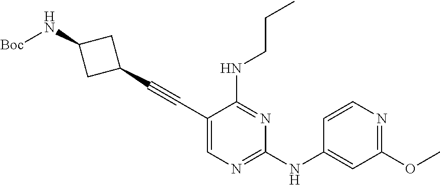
C1(C#CC2=CN=C(NC3=CC(OC)=NC=C3)N=C2NCCC)CC(N[Boc])C1
